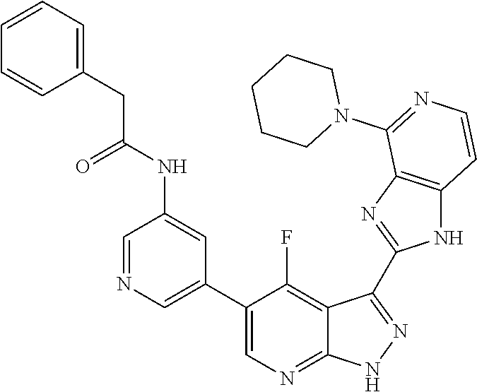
C1=NC=C(C2=CN=C3C(=C2F)C(C2=NC4=C(N2)C=CN=C4N2CCCCC2)=N[N H]3)C=C1NC(CC1=CC=CC=C1)=O
